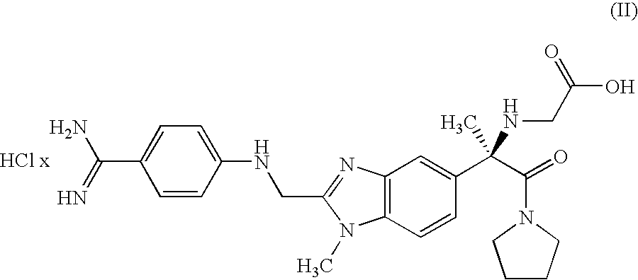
C1=CC(C(N)=N)=CC=C1NCC1=NC2=C(N1C)C=CC(C(C(=O)N1CCCC1)(C)NCC(=O)O)=C2
